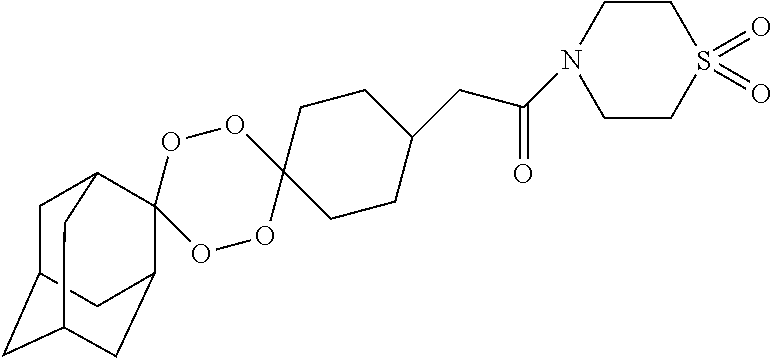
C1CS(=O)(=O)CCN1C(CC1CCC2(CC1)OOC1(OO2)C2CC3CC(CC1C3)C2)=O
